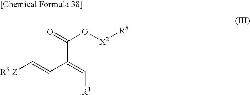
C(C(=C[R1])C=C[R3-Z])(=O)O[X2][R5]
